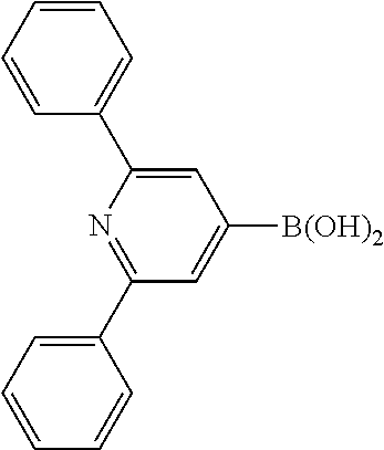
C1=C(C2=CC=CC=C2)N=C(C2=CC=CC=C2)C=C1[B(OH)2]
